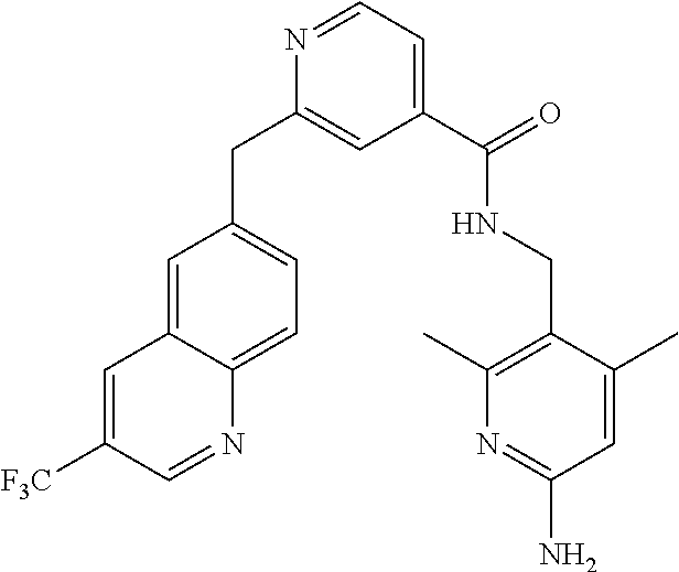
C1=C([F3C])C=NC2=CC=C(CC3=CC(C(NCC4=C(C)N=C(N)C=C4C)=O)=CC=N3)C=C12
